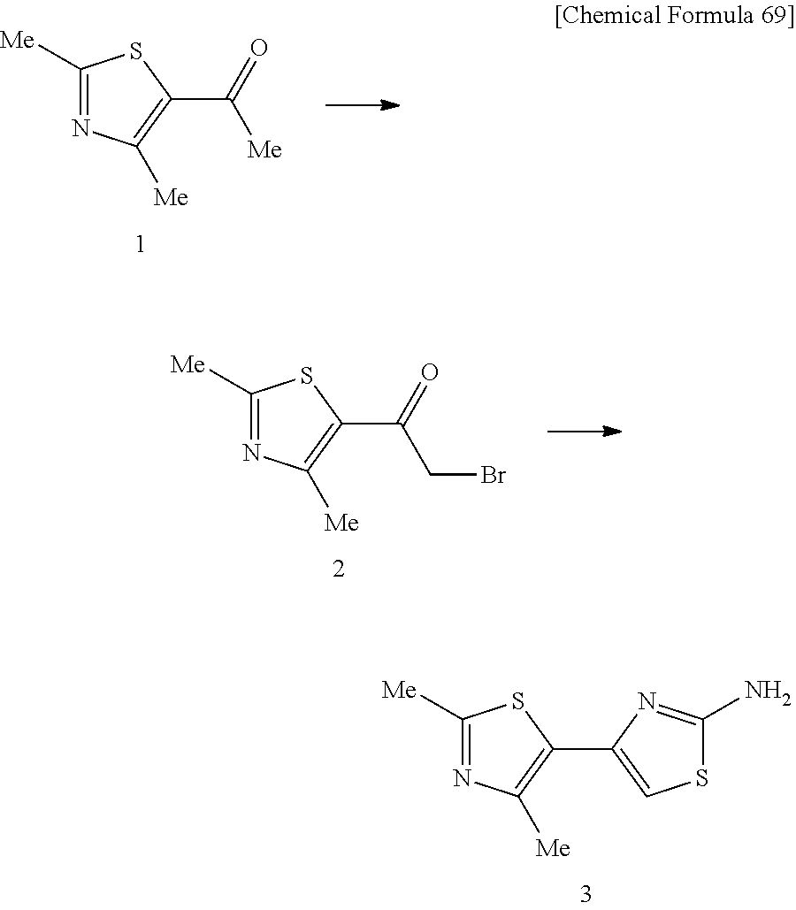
C1([Me])=NC([Me])=C(C(=O)[Me])S1.C1([Me])=NC([Me])=C(C(=O)CBr)S1.C1([Me])=NC([Me])=C(C2=CSC(N)=N2)S1
